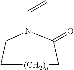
C(N1CC[(CH2)n]CC1=O)=C
